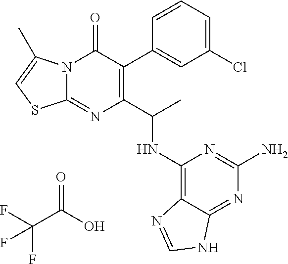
N12C(=NC(C(C)NC3=C4C(=NC(N)=N3)NC=N4)=C(C3=CC(Cl)=CC=C3)C1=O)SC=C2C.O=C(O)C(F)(F)F
